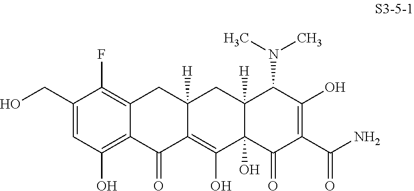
C1(CO)=CC(O)=C2C(=C1F)CC1([H])C(=C(O)C3(O)C([H])(C1)C(N(C)C)C(O)=C(C(N)=O)C3=O)C2=O
